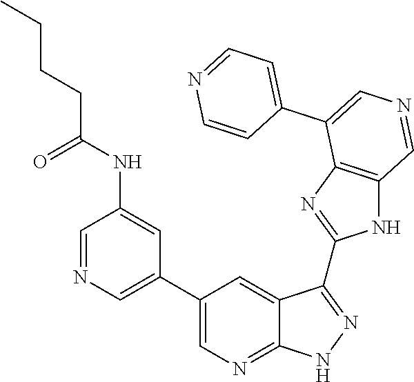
C1=NC=C(C2=CN=C3C(=C2)C(C2=NC4=C(N2)C=NC=C4C2=CC=NC=C2)=NN3)C=C1NC(CCCC)=O
